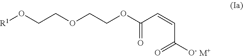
[R1]OCCOCCOC(C=CC(=O)[O-])=O.[M+]
